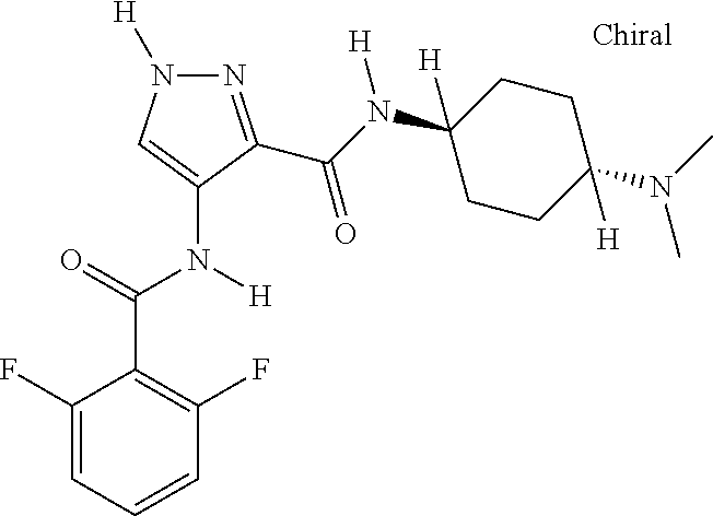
N1=C(C(N(C2([H])CCC([H])(N(C)C)CC2)[H])=O)C(N([H])C(=O)C2=C(F)C=CC=C2F)=CN1[H]
